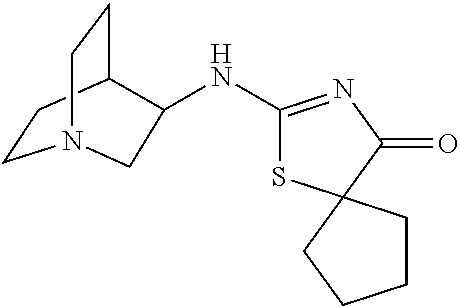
C1(NC2C3CCN(CC3)C2)=NC(=O)C2(S1)CCCC2
